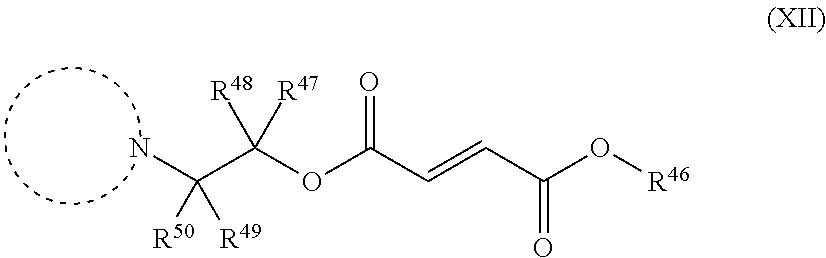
[R46]OC(C=CC(OC(C(N)([R49])[R50])([R47])[R48])=O)=O
